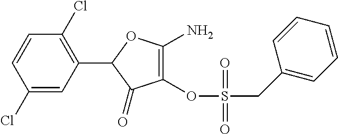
C1(Cl)=CC(C2C(=O)C(OS(CC3=CC=CC=C3)(=O)=O)=C(N)O2)=C(Cl)C=C1
